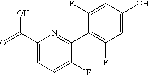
C1(C(=O)O)=CC=C(F)C(C2=C(F)C=C(O)C=C2F)=N1
